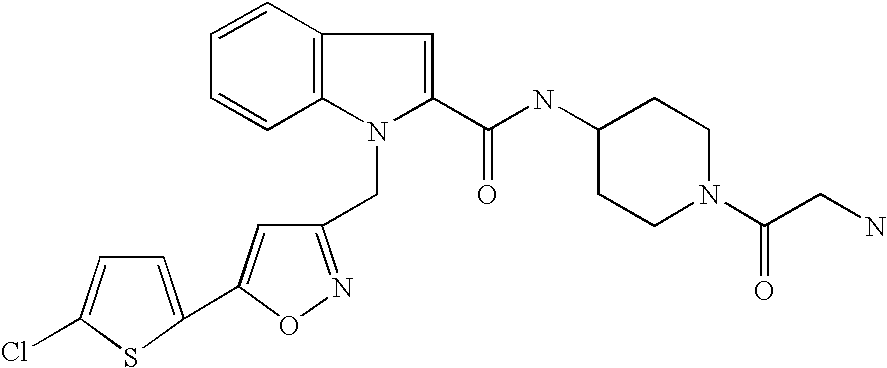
C1=CC2=C(C=C1)C=C(C(NC1CCN(C(CN)=O)CC1)=O)N2CC1=NOC(C2=CC=C(Cl)S2)=C1
